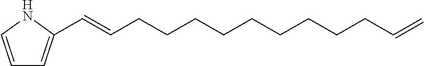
C1=CNC(C=CCCCCCCCCCC=C)=C1
